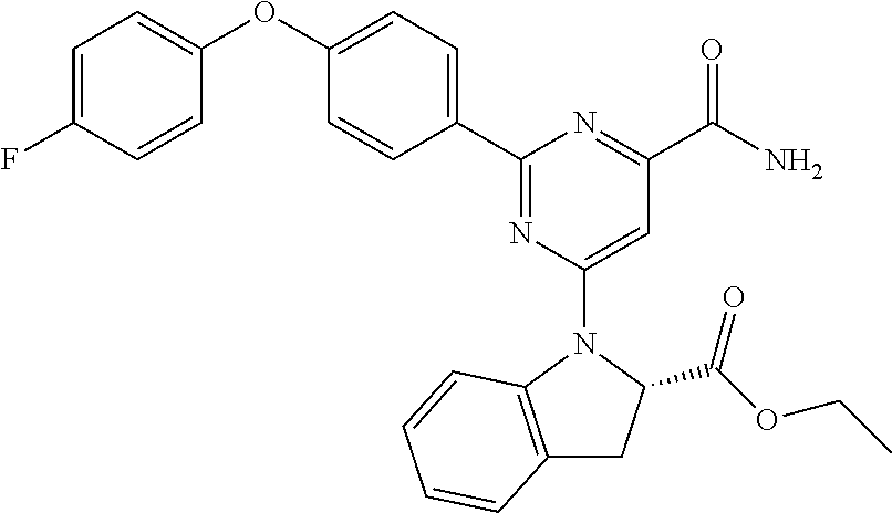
C1=C(F)C=CC(OC2=CC=C(C3=NC(N4C5=C(CC4C(OCC)=O)C=CC=C5)=CC(C(N)=O)=N3)C=C2)=C1
